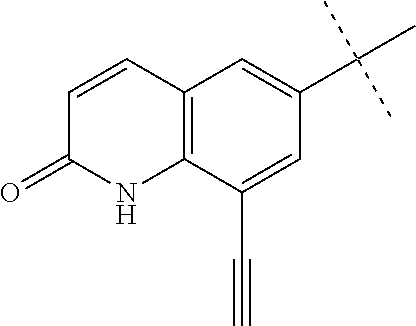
C12=C(C(C#C)=CC(C(C)(C)C)=C1)NC(=O)C=C2
